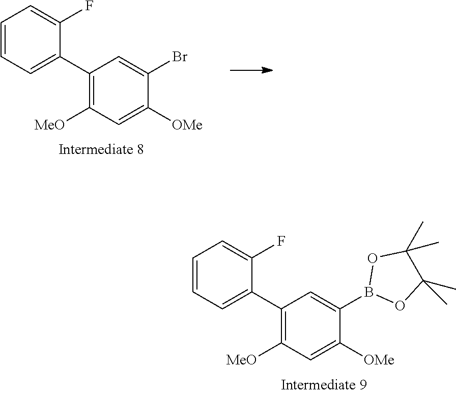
C1=CC=C(C2=C([MeO])C=C([OMe])C(B3OC(C)(C)C(C)(C)O3)=C2)C(F)=C1.C1=CC=C(C2=C([MeO])C=C([OMe])C(Br)=C2)C(F)=C1
